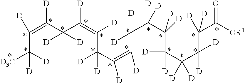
C(C([D])([D])[D3C])(=C(C(C(=C(C([D])(C(=C(C(C(C(C(C(C(C(C([OR1])=O)([D])[D])([D])[D])([D])[D])([D])[D])([D])[D])([D])[D])([D])[D])[D])[D])[D])[D])[D])([D])[D])[D])[D]
